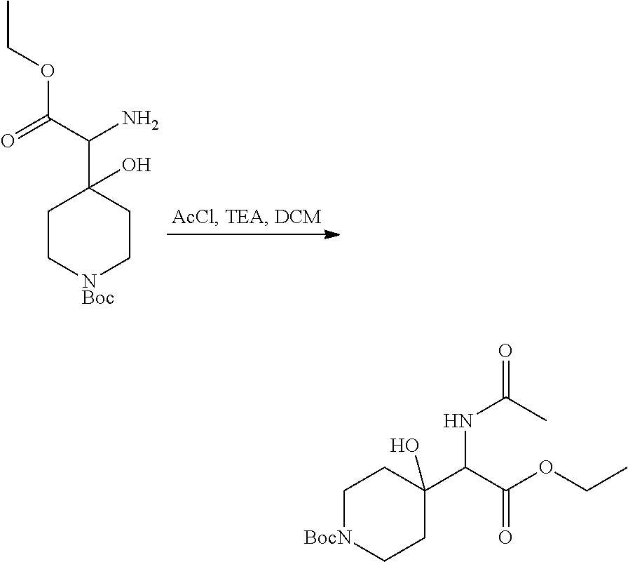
C1C[NBoc]CCC1(C(C(=O)OCC)N)O.C1[BocN]CCC(C(C(OCC)=O)NC(=O)C)(O)C1
